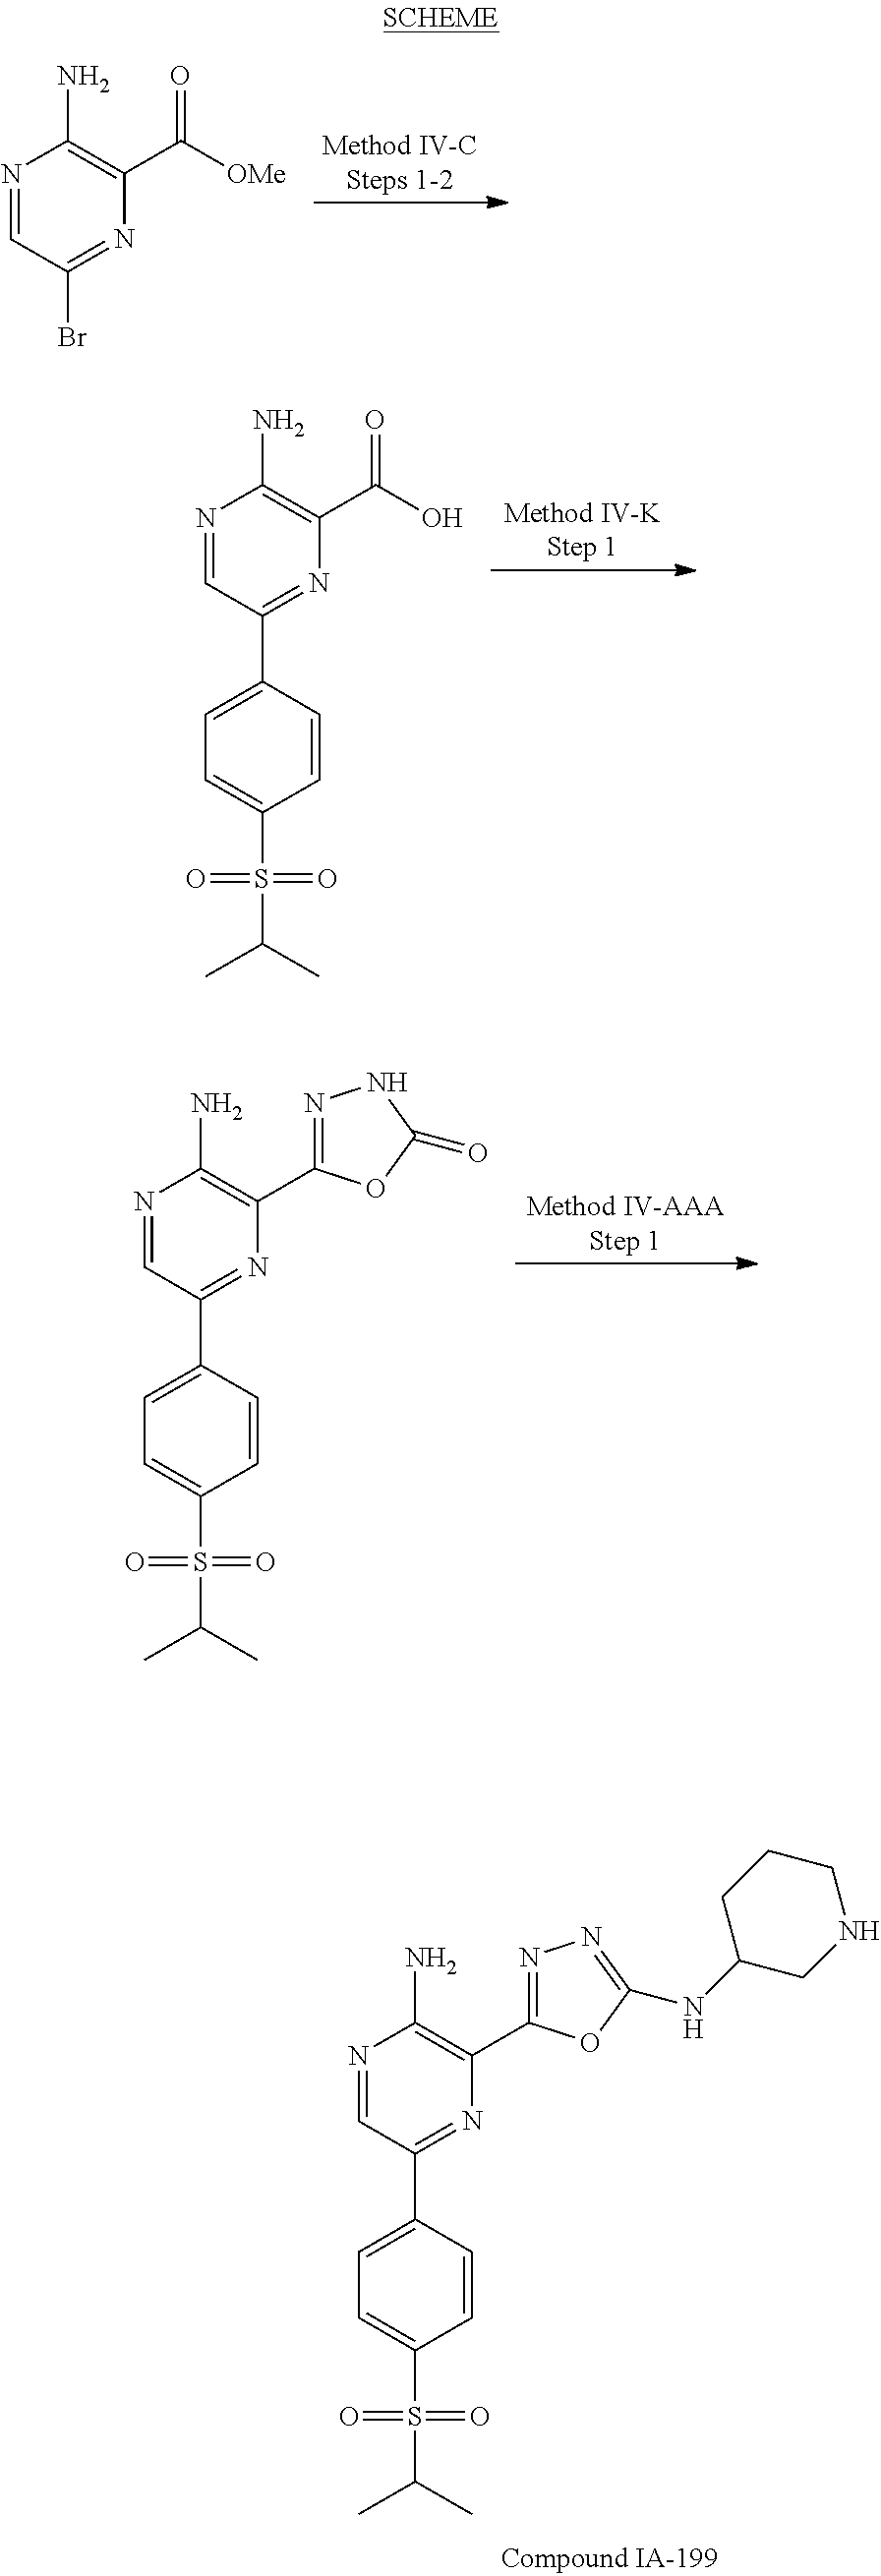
N1=CC(Br)=NC(C(=O)[OMe])=C1N.N1=CC(C2=CC=C(S(=O)(=O)C(C)C)C=C2)=NC(C2=NN=C(NC3CNCCC3)O2)=C1N.N1=CC(C2=CC=C(S(=O)(=O)C(C)C)C=C2)=NC(C(O)=O)=C1N.N1=CC(C2=CC=C(S(=O)(=O)C(C)C)C=C2)=NC(C2=NNC(=O)O2)=C1N
